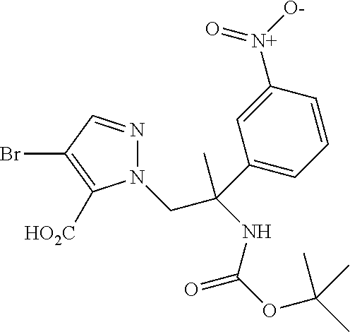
N1(CC(NC(OC(C)(C)C)=O)(C)C2=CC=CC([N+]([O-])=O)=C2)N=CC(Br)=C1[HO2C]
